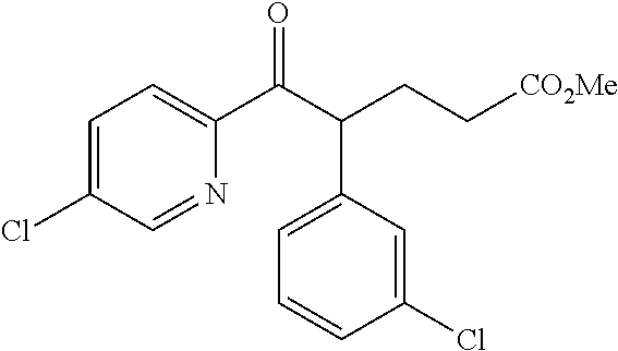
C1=C(Cl)C=NC(C(C(C2=CC=CC(Cl)=C2)CC[CO2Me])=O)=C1
